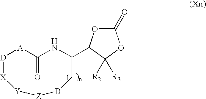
[D]1[A]C(=O)NC(C2OC(=O)OC2([R2])[R3])CB[Z][Y][X]1
